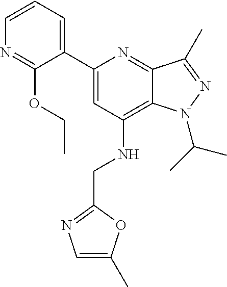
C1=CC=C(C2=CC(NCC3=NC=C(C)O3)=C3C(=N2)C(C)=NN3C(C)C)C(OCC)=N1
